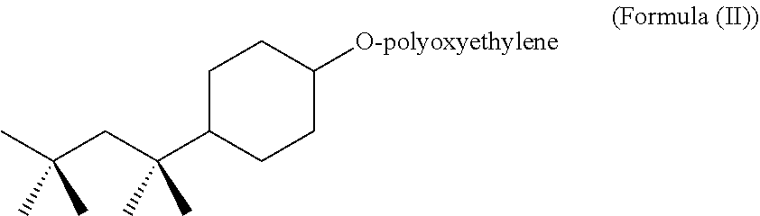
CC(CC(C1CCC([O-polyoxyethylene])CC1)(C)C)(C)C
